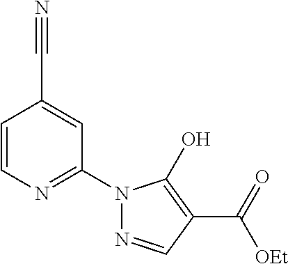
C1=CN=C(N2N=CC(C(=O)[OEt])=C2O)C=C1C#N
